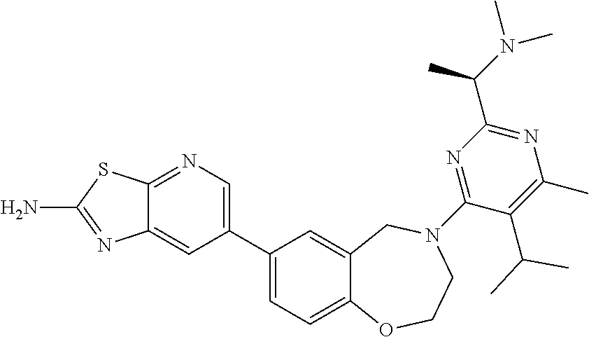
C12=NC=C(C3=CC=C4C(=C3)CN(C3=NC(C(N(C)C)C)=NC(C)=C3C(C)C)CCO4)C=C1N=C(N)S2
